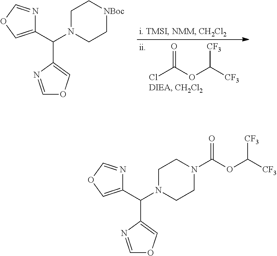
C1(C(N2CCN(C(OC([CF3])[CF3])=O)CC2)C2=COC=N2)=COC=N1.ClC(OC([CF3])[CF3])=O.C1(C(N2CC[NBoc]CC2)C2=COC=N2)=COC=N1
